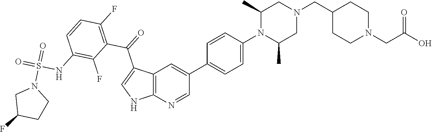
C12=C(N=CC(C3=CC=C(N4C(C)CN(CC5CCN(CC(=O)O)CC5)CC4C)C=C3)=C1)NC=C2C(=O)C1=C(F)C=CC(NS(=O)(=O)N2CC(F)CC2)=C1F
